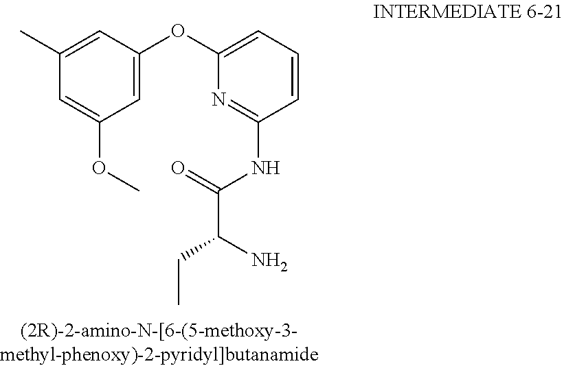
C1=C(OC)C=C(OC2=CC=CC(NC(C(N)CC)=O)=N2)C=C1C
